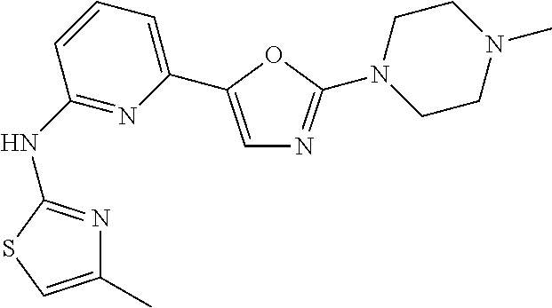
N(C1=NC(C2=CN=C(N3CCN(C)CC3)O2)=CC=C1)C1=NC(C)=CS1
